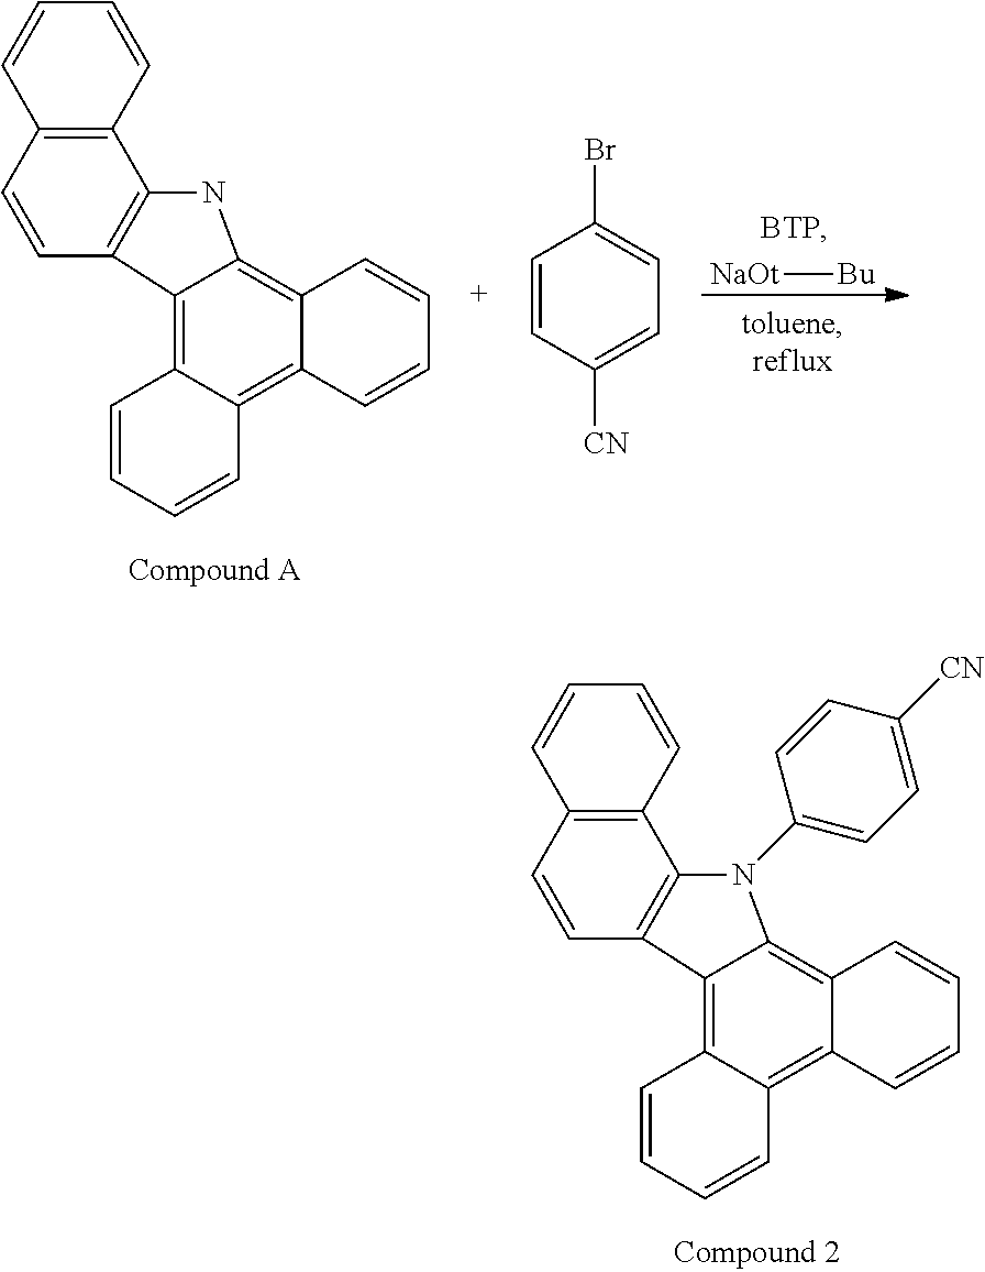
[NaOt][Bu].C12=C(C=CC3=C1NC1=C4C(=C5C(=C31)C=CC=C5)C=CC=C4)C=CC=C2.C1=CC([CN])=CC=C1Br.C12=C(C=CC3=C1N(C1=CC=C([CN])C=C1)C1=C4C(=C5C(=C31)C=CC=C5)C=CC=C4)C=CC=C2
